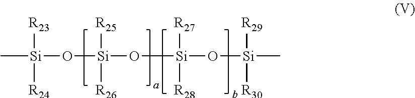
C[Si](O[Si](O[Si](O[Si]([R29])([R30])C)([R27])[R28])([R25])[R26])([R23])[R24]
